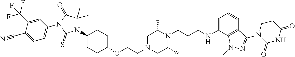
O(CCN1CC(C)N(CCCNC2=CC=CC3=C2N(C)N=C3N2C(=O)NC(=O)CC2)C(C)C1)C1CCC(N2C(C)(C)C(=O)N(C3=CC=C(C#N)C(C(F)(F)F)=C3)C2=S)CC1
